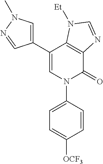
C1(C2=CN(C)N=C2)=CN(C2=CC=C([OCF3])C=C2)C(=O)C2=C1N([Et])C=N2
